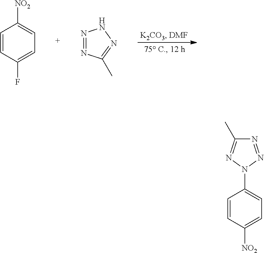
C1=CC(F)=CC=C1[NO2].N1=NC(C)=NN1.N1=NN(C2=CC=C([NO2])C=C2)N=C1C
